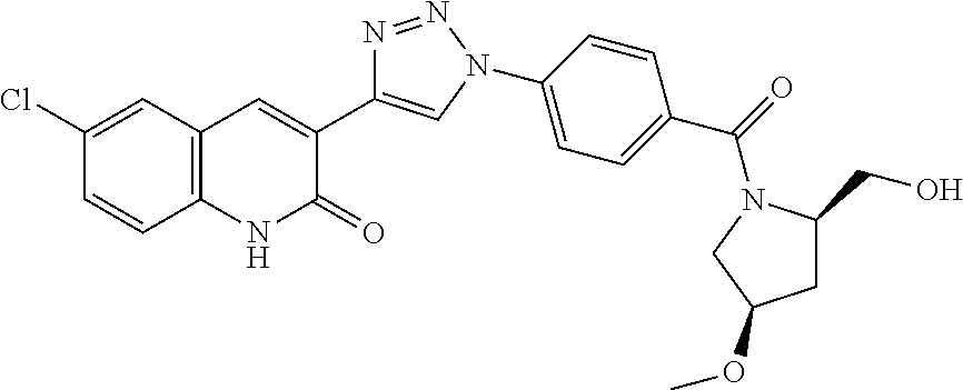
C12=C(C=C(Cl)C=C1)C=C(C1=CN(C3=CC=C(C(=O)N4CC(OC)CC4CO)C=C3)N=N1)C(=O)N2
